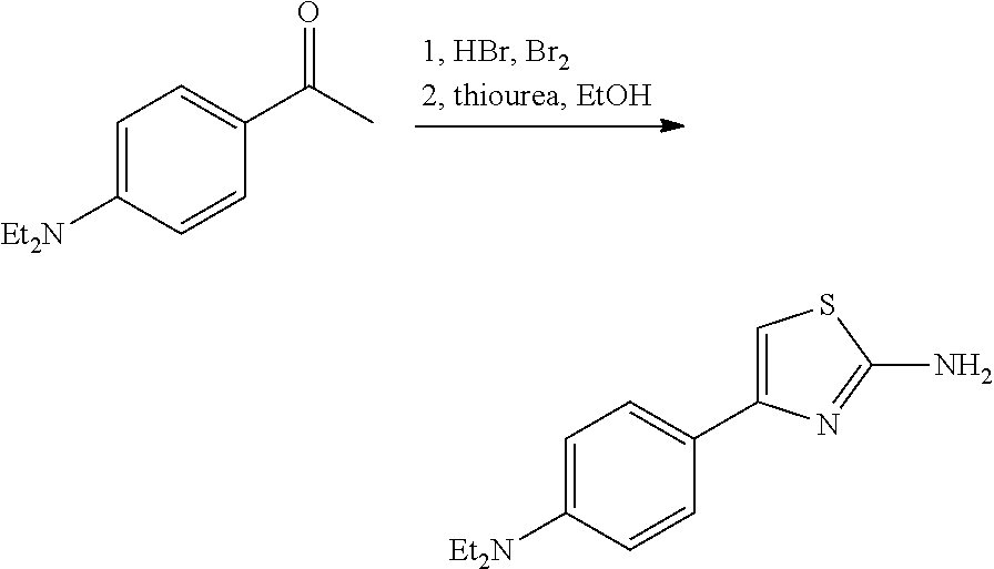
C1=C([Et2N])C=CC(C(C)=O)=C1.C1=C([Et2N])C=CC(C2=CSC(N)=N2)=C1
